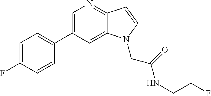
C1=C(C2=CC=C(F)C=C2)C=C2C(=N1)C=CN2CC(NCCF)=O
